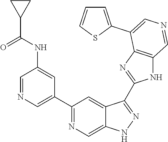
C1(C2=CN=CC(NC(=O)C3CC3)=C2)=NC=C2C(=C1)C(C1=NC3=C(N1)C=NC=C3C1=CC=CS1)=NN2
